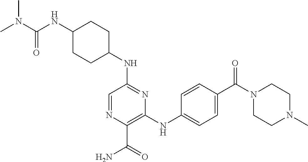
C1C(NC2=NC(NC3=CC=C(C(N4CCN(C)CC4)=O)C=C3)=C(C(=O)N)N=C2)CCC(NC(N(C)C)=O)C1
